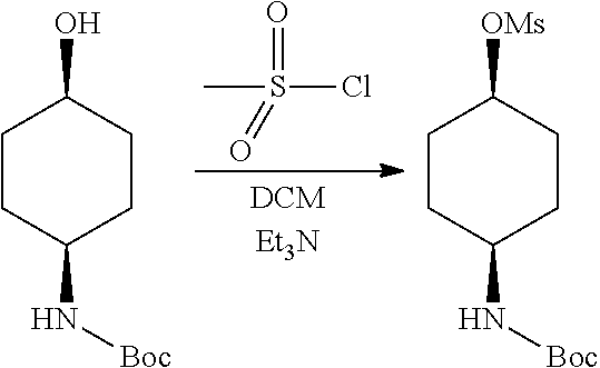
C1CC(N[Boc])CCC1O.CS(=O)(Cl)=O.C1CC(N[Boc])CCC1[OMs]
